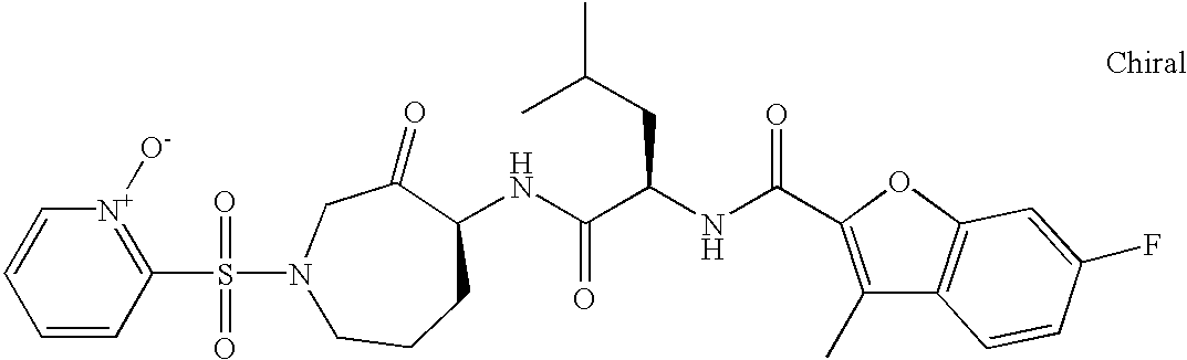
C1=CC(S(=O)(=O)N2CC(=O)C(NC(C(NC(=O)C3=C(C)C4=C(O3)C=C(F)C=C4)CC(C)C)=O)CCC2)=[N+]([O-])C=C1
